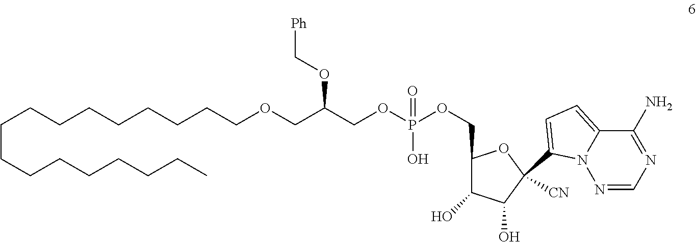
CCCCCCCCCCCCCCCCCOCC(COP(OCC1C(O)C(O)C(C2=CC=C3C(N)=NC=NN32)([CN])O1)(=O)O)OC[Ph]
